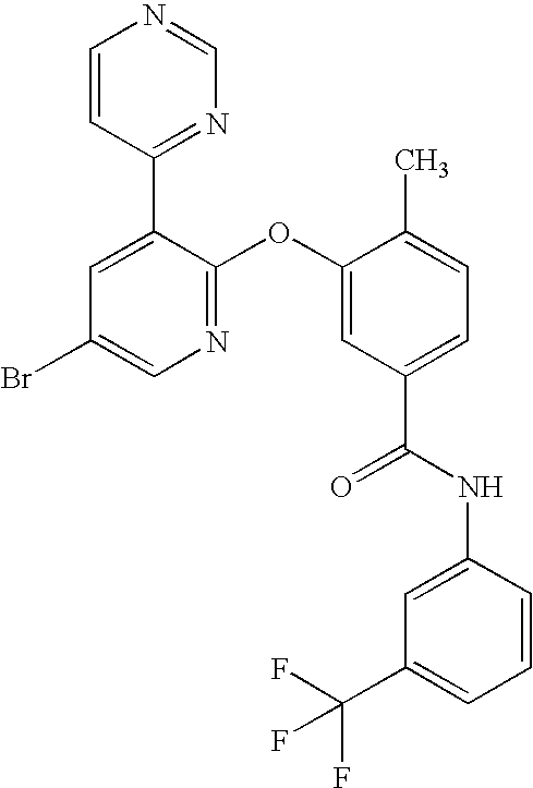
C1(C2=NC=NC=C2)=CC(Br)=CN=C1OC1=CC(C(NC2=CC(C(F)(F)F)=CC=C2)=O)=CC=C1C
